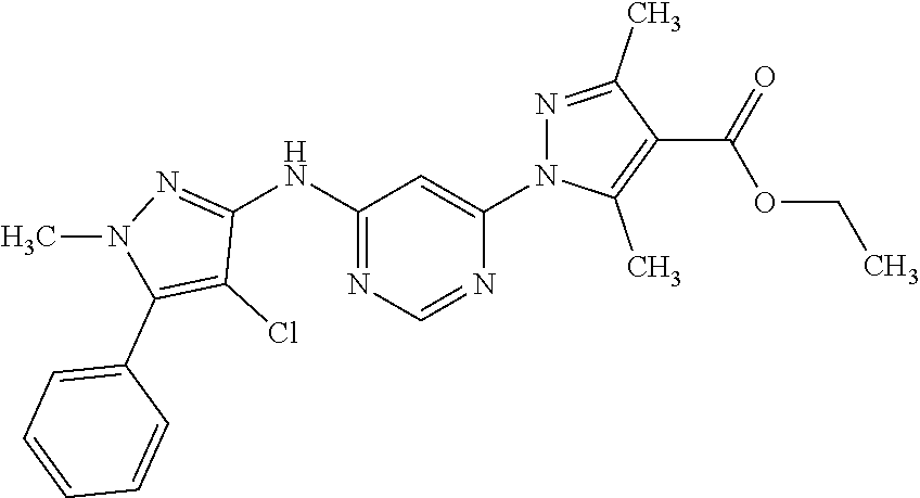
C1(NC2=NN(C)C(C3=CC=CC=C3)=C2Cl)=NC=NC(N2N=C(C)C(C(=O)OCC)=C2C)=C1
